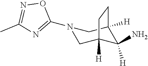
N1(C2=NC(C)=NO2)CC2([H])C(N)([H])C([H])(C1)CC2
